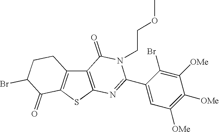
C12=C(SC3=C1CCC(Br)C3=O)N=C(C1=CC([OMe])=C([OMe])C([OMe])=C1Br)N(CCOC)C2=O
